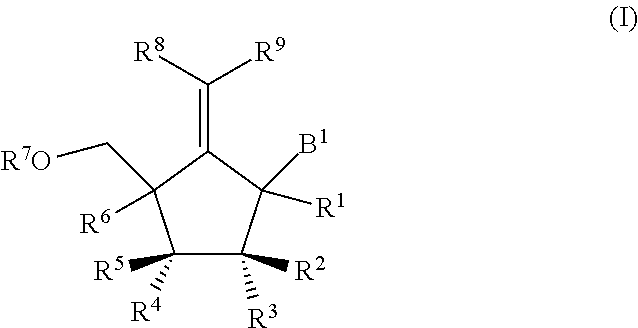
C1([R5])([R4])C([R3])([R2])C([R1])([B1])C(=C([R9])[R8])C1(C[R7O])[R6]
